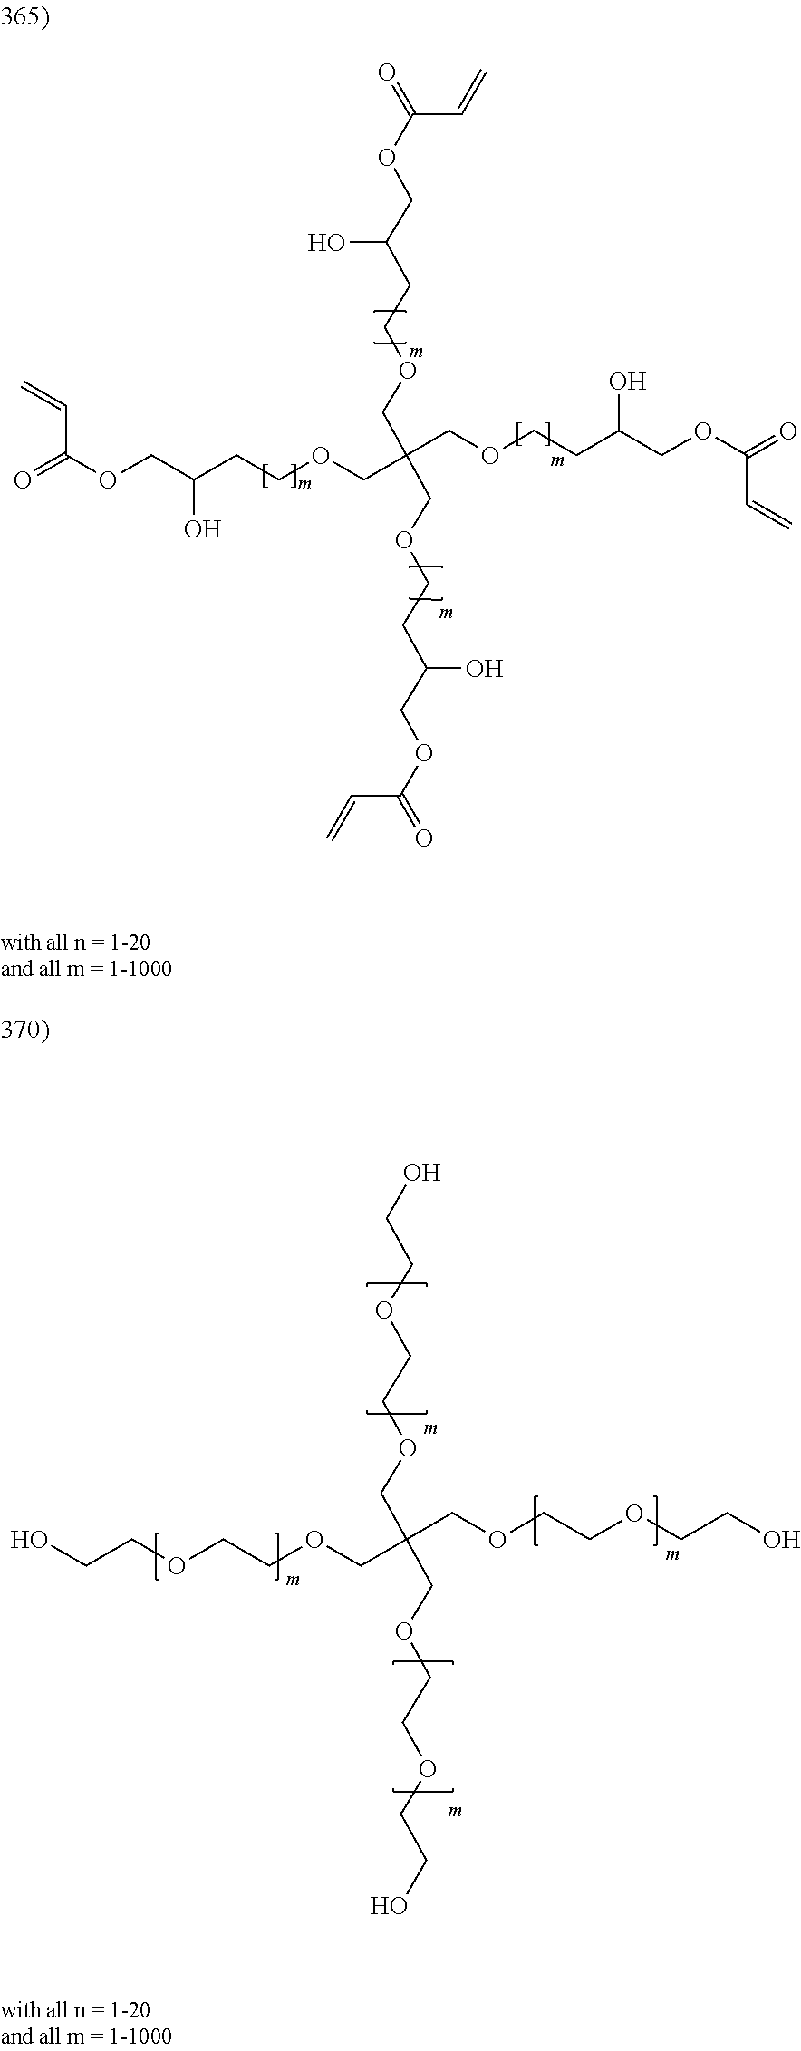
C(OCC(CCOCC(COCCC(COC(=O)C=C)O)(COCCC(COC(=O)C=C)O)COCCC(COC(=O)C=C)O)O)(=O)C=C.OCCOCCOCC(COCCOCCO)(COCCOCCO)COCCOCCO
